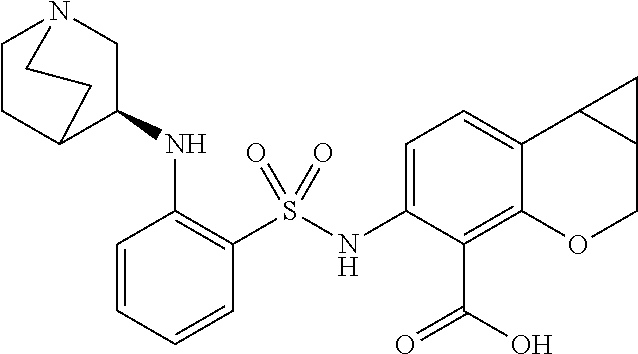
C1CC2C(NC3=C(S(NC4=CC=C5C(=C4C(O)=O)OCC4C5C4)(=O)=O)C=CC=C3)CN1CC2
